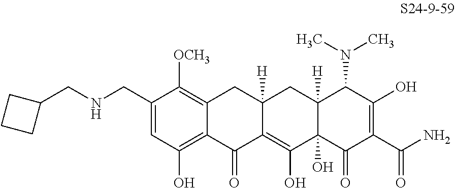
C1(CNCC2CCC2)=CC(O)=C2C(=C1[OCH3])CC1([H])C(=C(O)C3(O)C([H])(C1)C(N(C)C)C(O)=C(C(N)=O)C3=O)C2=O
